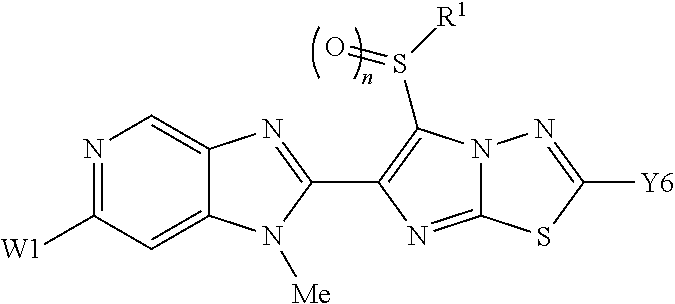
C12=CC([W1])=NC=C1N=C(C1=C(S([R1])=O)N3C(=N1)SC([Y6])=N3)N2[Me]
